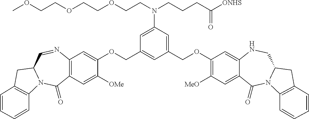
C1=C(N(CCCC([ONHS])=O)CCOCCOCCOC)C=C(COC2=C([MeO])C=C3C(=C2)NCC2N(C3=O)C3=C(C2)C=CC=C3)C=C1COC1=CC2=C(C=C1[OMe])C(=O)N1C(C=N2)CC2=C1C=CC=C2
